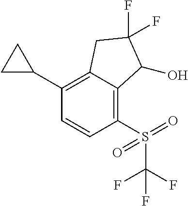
C1(C2=C3C(=C(S(C(F)(F)F)(=O)=O)C=C2)C(O)C(F)(F)C3)CC1
